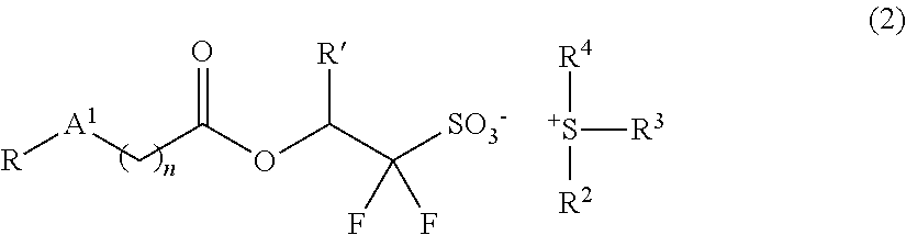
[A1]([R])CC(OC(C([SO3-])(F)F)[R])=O.[S+]([R4])([R2])[R3]
